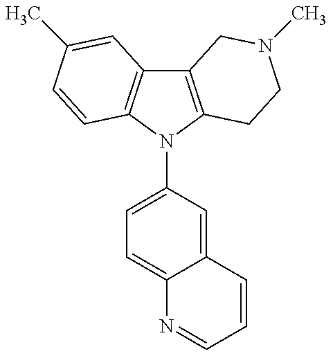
C12=C(N(C3=CC=C4C(=C3)C=CC=N4)C3=C1C=C(C)C=C3)CCN(C)C2
